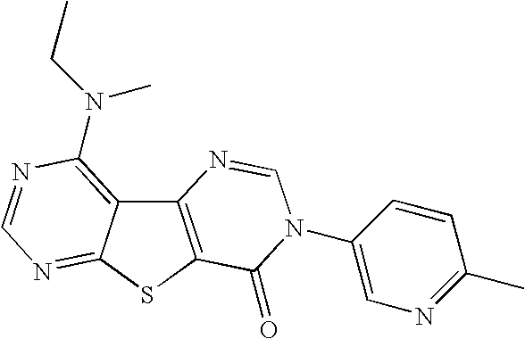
C12=C(SC3=NC=NC(N(CC)C)=C13)C(=O)N(C1=CN=C(C)C=C1)C=N2
